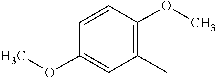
C1=CC(OC)=C(C)C=C1OC
